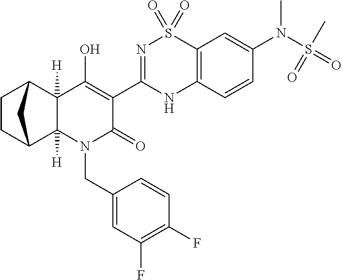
C12([H])C3CCC(C1([H])C(O)=C(C1=NS(=O)(=O)C4=C(N1)C=CC(N(S(=O)(C)=O)C)=C4)C(=O)N2CC1=CC(F)=C(F)C=C1)C3
